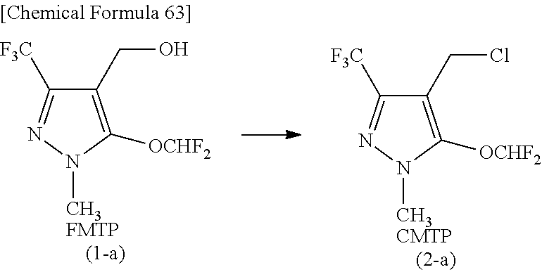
C1(CO)=C([OCHF2])N([CH3FMTP])N=C1[F3C].C1(CCl)=C([OCHF2])N([CH3CMTP])N=C1[F3C]
